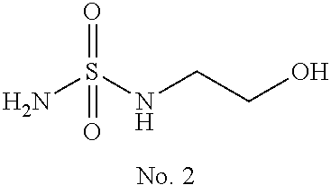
NS(=O)(=O)NCCO
